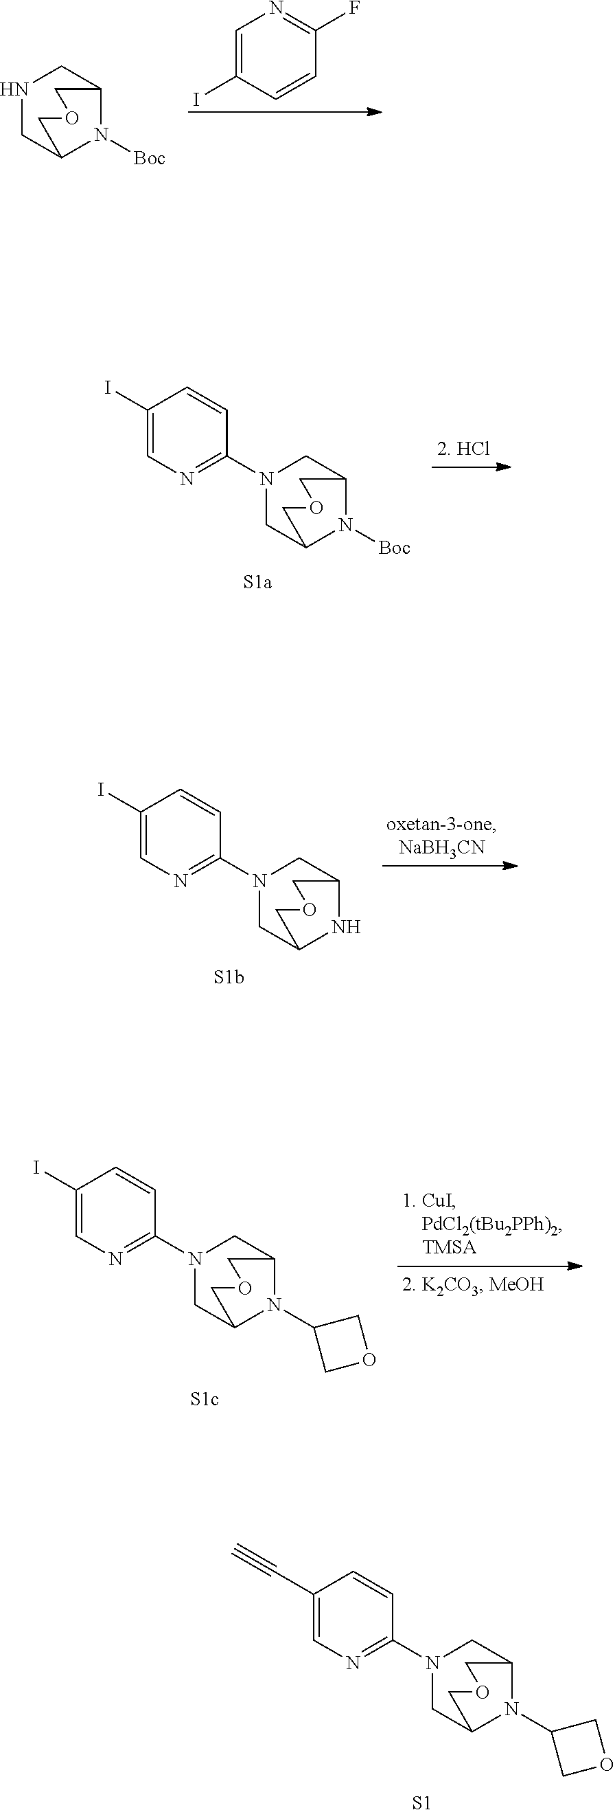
IC1=CN=C(F)C=C1.N1CC2N([Boc])C(C1)COC2.IC1=CN=C(N2CC3N([Boc])C(C2)COC3)C=C1.[S1a].IC1=CN=C(N2CC3NC(C2)COC3)C=C1.[S1b].IC1=CN=C(N2CC3N(C4COC4)C(C2)COC3)C=C1.[S1c].C#CC1=CN=C(N2CC3N(C4COC4)C(C2)COC3)C=C1.[S1]
